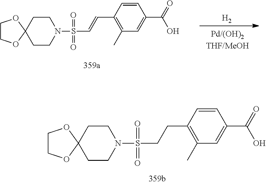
C1COC2(O1)CCN(S(CCC1=C(C)C=C(C(=O)O)C=C1)(=O)=O)CC2.C1COC2(O1)CCN(S(C=CC1=C(C)C=C(C(=O)O)C=C1)(=O)=O)CC2.[H2]
